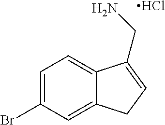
C1=C(Br)C=C2C(=C1)C(CN)=CC2.Cl
